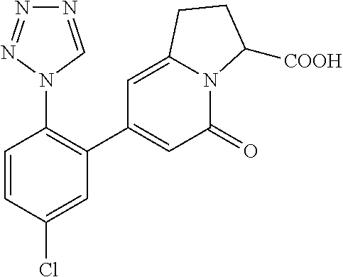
C1=CC(Cl)=CC(C2=CC(=O)N3C(=C2)CCC3[COOH])=C1N1C=NN=N1
